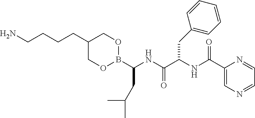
NCCCCC1COB(C(CC(C)C)NC(=O)C(CC2=CC=CC=C2)NC(=O)C2=CN=CC=N2)OC1
